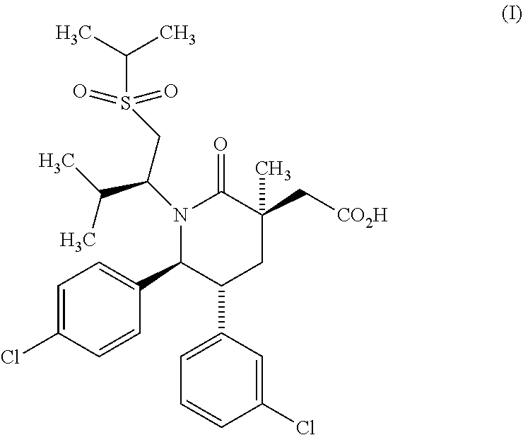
C1=C(Cl)C=CC(C2C(C3=CC=CC(Cl)=C3)CC(C[CO2H])(C)C(=O)N2C(C(C)C)CS(C(C)C)(=O)=O)=C1
